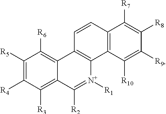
C1([R5])=C([R4])C([R3])=C2C(=C1[R6])C1=C(C3=C(C=C1)C([R7])=C([R8])C([R9])=C3[R10])[N+]([R1])=C2[R2]
